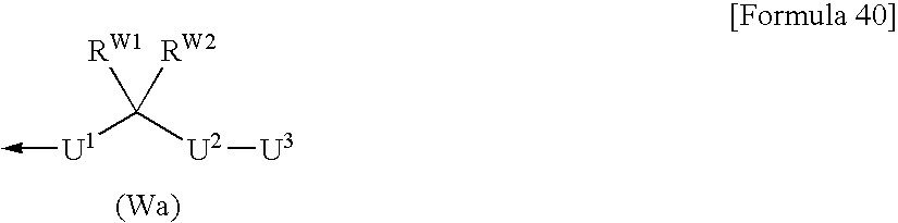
[U1](->C)C([U2][U3])([RW1])[RW2]
